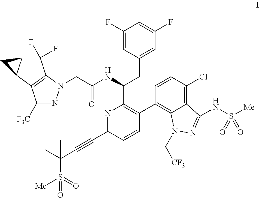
C1([F3C])=NN(CC(NC(CC2=CC(F)=CC(F)=C2)C2=C(C3=C4C(=C(Cl)C=C3)C(NS([Me])(=O)=O)=NN4C[CF3])C=CC(C#CC(C)(C)S([Me])(=O)=O)=N2)=O)C2=C1C1C(C2(F)F)C1
